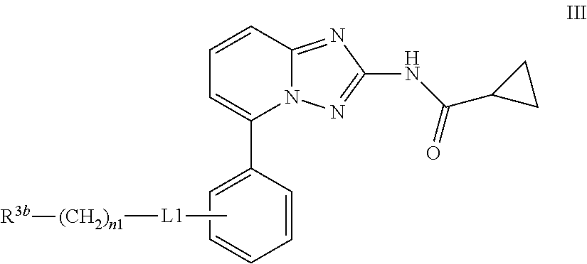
C1(C2=CC=CC=C2)=CC=CC2=NC(NC(C3CC3)=O)=NN12.C[L1][(CH2)n1][R3b]
